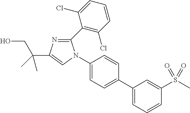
C1(C2=C(Cl)C=CC=C2Cl)=NC(C(CO)(C)C)=CN1C1=CC=C(C2=CC=CC(S(C)(=O)=O)=C2)C=C1
